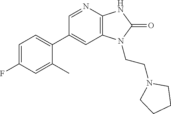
C1(C2=CC=C(F)C=C2C)=CC2=C(N=C1)NC(=O)N2CCN1CCCC1
